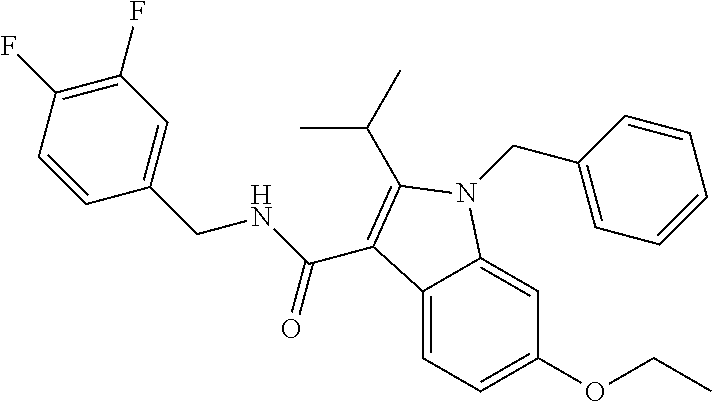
C1(F)=C(F)C=CC(CNC(C2=C(C(C)C)N(CC3=CC=CC=C3)C3=CC(OCC)=CC=C32)=O)=C1
